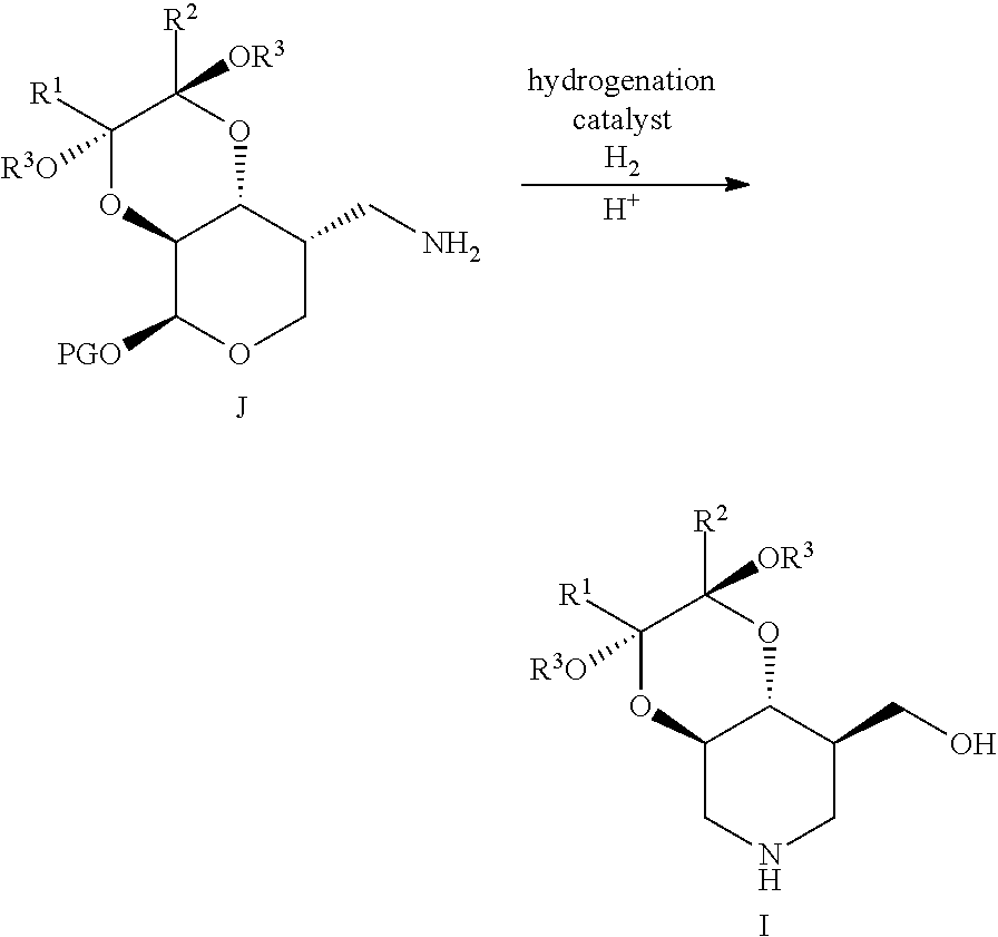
[H].[hydrogenationcatalystH2].C12C([PGO])OCC(CN)C1OC([R2])([OR3])C([R1])([R3O])O2.[J].C12CNCC(CO)C1OC([R2])([OR3])C([R1])([R3O])O2.I
